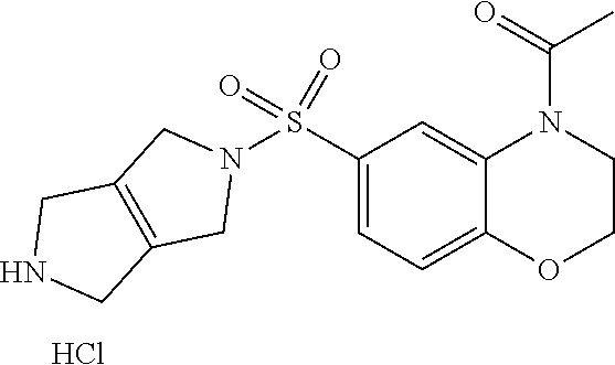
C1(S(N2CC3=C(C2)CNC3)(=O)=O)=CC=C2C(=C1)N(C(=O)C)CCO2.Cl
